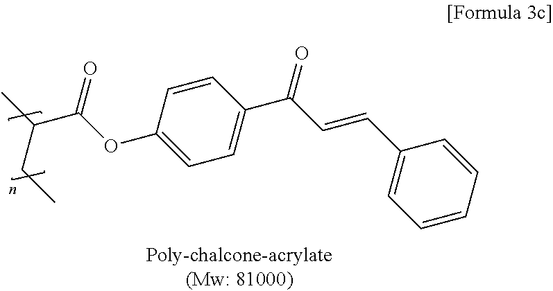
C1=CC(C(C=CC2=CC=CC=C2)=O)=CC=C1OC(C(C)CC)=O
